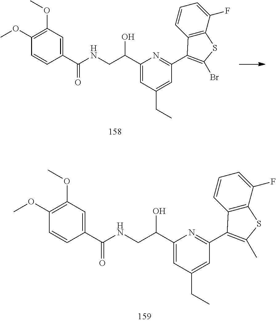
C1(OC)=C(OC)C=C(C(NCC(C2=CC(CC)=CC(C3=C(C)SC4=C3C=CC=C4F)=N2)O)=O)C=C1.C1(OC)=C(OC)C=C(C(NCC(C2=CC(CC)=CC(C3=C(Br)SC4=C3C=CC=C4F)=N2)O)=O)C=C1
